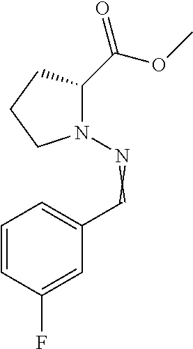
C1(C(=O)OC)N(N=CC2=CC=CC(F)=C2)CCC1
